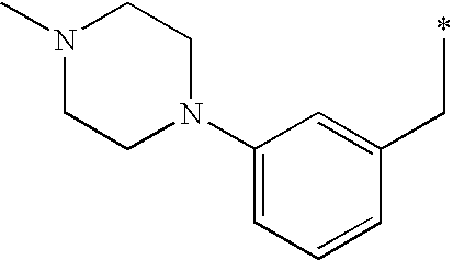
C1(CC)=CC(N2CCN(C)CC2)=CC=C1
